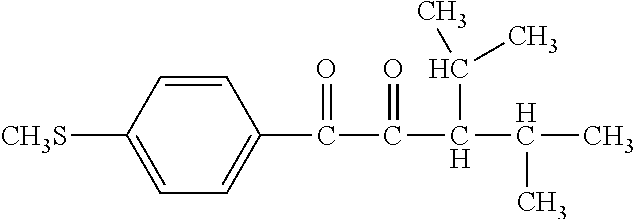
C1=CC([CH3S])=CC=C1C(C(C(C(C)C)C(C)C)=O)=O
